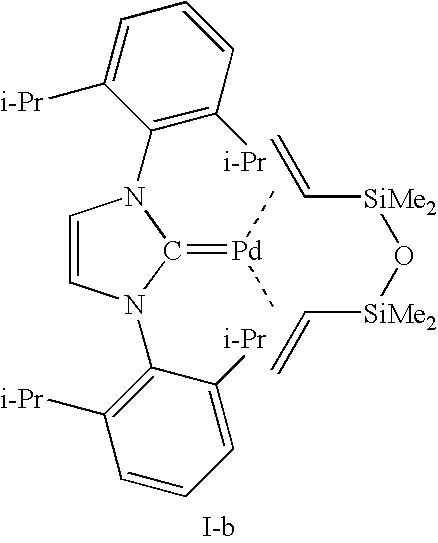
C1=CN(C2=C([i-Pr])C=CC=C2[i-Pr])C(=[Pd](C)C)N1C1=C([i-Pr])C=CC=C1[i-Pr].C=C[SiMe2]O[SiMe2]C=C
